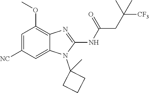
C1=C([NC])C=C2C(=C1OC)N=C(NC(=O)CC([CF3])(C)C)N2C1(C)CCC1
